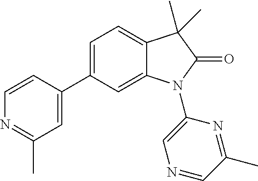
C1=C(C2=CC(C)=NC=C2)C=C2C(=C1)C(C)(C)C(=O)N2C1=CN=CC(C)=N1
